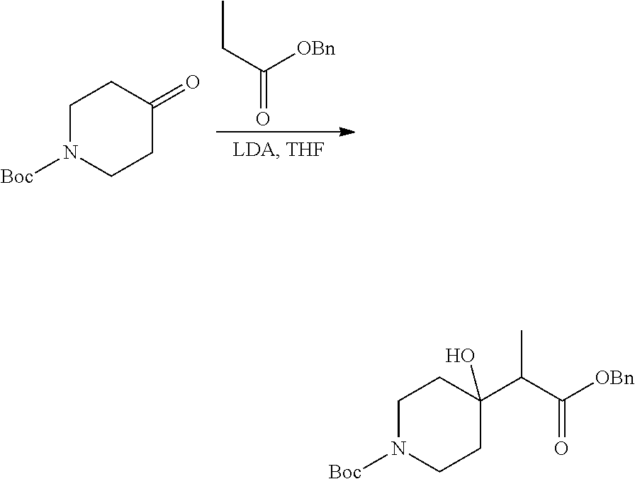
CCC([OBn])=O.C1N([Boc])CCC(=O)C1.C1N([Boc])CCC(C(C([OBn])=O)C)(O)C1
